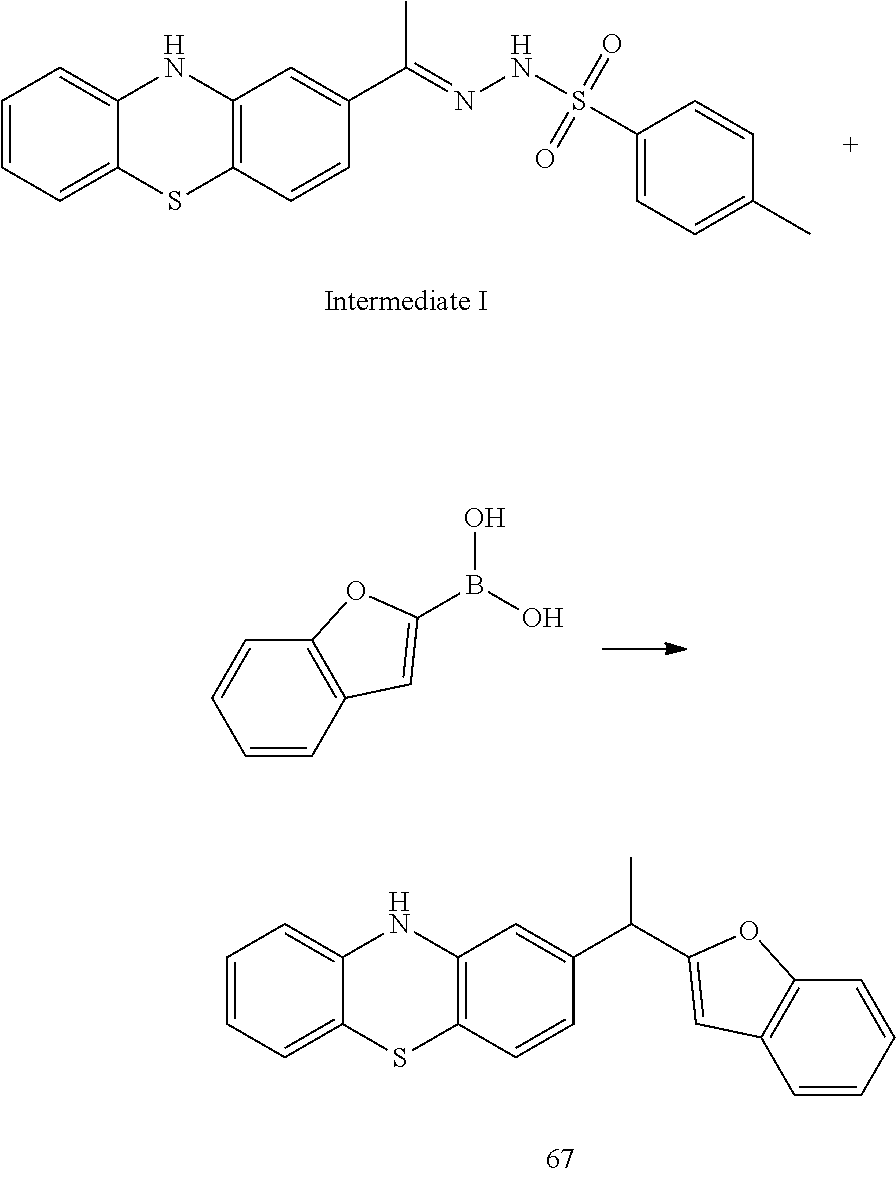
C1=CC=C2C(=C1)NC1=C(S2)C=CC(C(=NNS(=O)(=O)C2=CC=C(C)C=C2)C)=C1.C1(B(O)O)=CC2=C(O1)C=CC=C2.C1=CC=C2C(=C1)NC1=C(S2)C=CC(C(C2=CC3=C(O2)C=CC=C3)C)=C1
